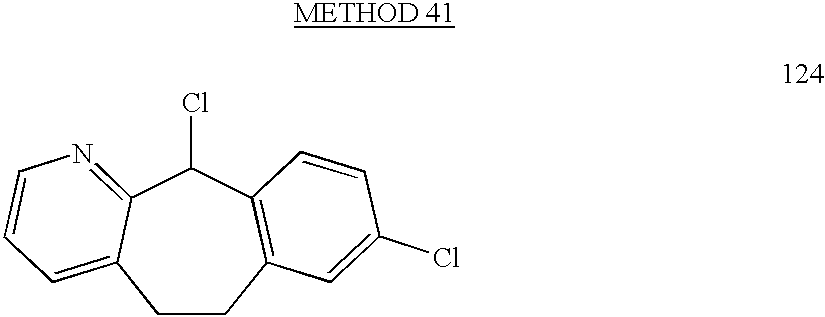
C1CC2=C(C(Cl)C3=NC=CC=C13)C=CC(Cl)=C2
